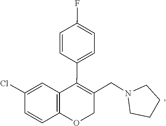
C1CN(CC2=C(C3=CC=C(F)C=C3)C3=C(OC2)C=CC(Cl)=C3)CC1
